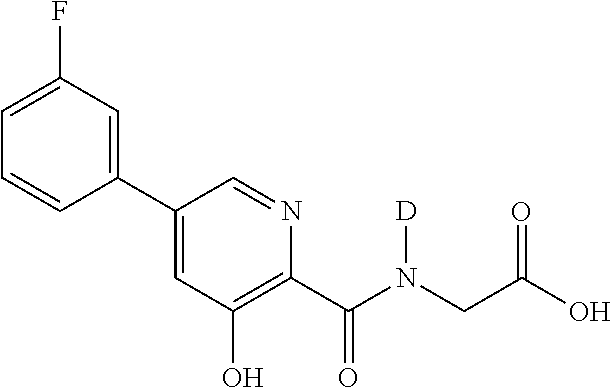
C1(C2=CC(O)=C(C(N(CC(O)=O)[D])=O)N=C2)=CC(F)=CC=C1
